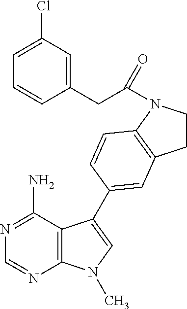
C1=NC2=C(C(N)=N1)C(C1=CC3=C(N(C(CC4=CC(Cl)=CC=C4)=O)CC3)C=C1)=CN2C
